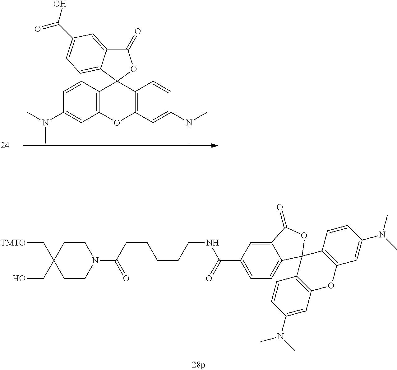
[TMTO]CC1(CO)CCN(C(=O)CCCCCNC(=O)C2=CC=C3C(=C2)C(=O)OC32C3=C(OC4=C2C=CC(N(C)C)=C4)C=C(N(C)C)C=C3)CC1.C12=C(OC3=C(C14OC(=O)C1=CC(C(O)=O)=CC=C41)C=CC(N(C)C)=C3)C=C(N(C)C)C=C2
